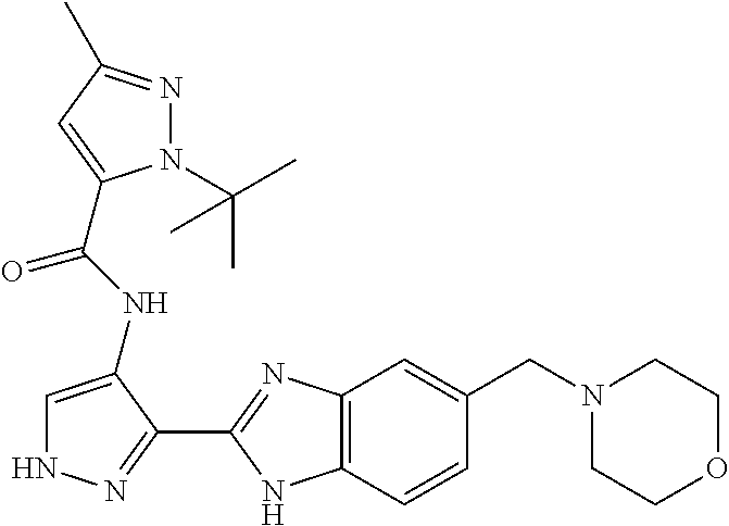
C1=C(NC(=O)C2=CC(C)=NN2C(C)(C)C)C(C2=NC3=C(N2)C=CC(CN2CCOCC2)=C3)=NN1
